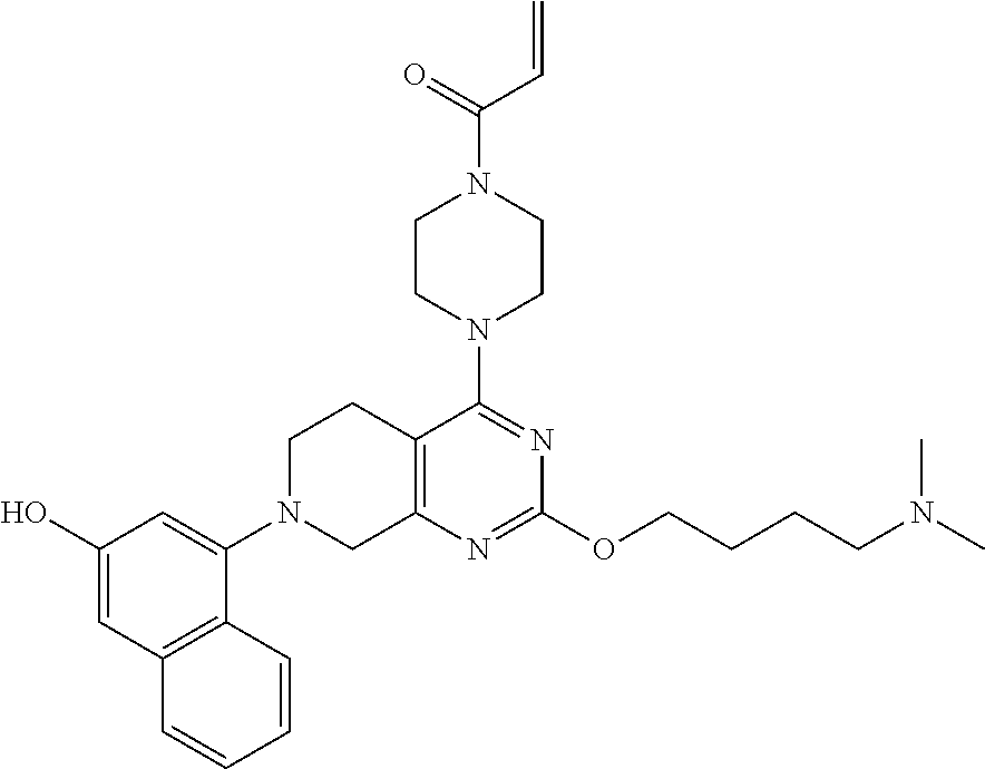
C12=C(N=C(OCCCCN(C)C)N=C1N1CCN(C(=O)C=C)CC1)CN(C1=CC(O)=CC3=C1C=CC=C3)CC2
